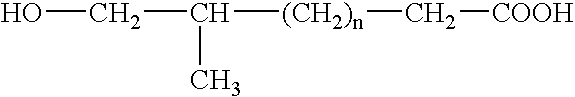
C([(CH2)n]C[COOH])(CO)C
